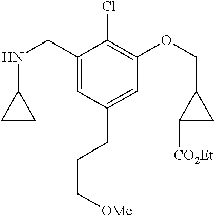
C1(CNC2CC2)=CC(CCC[OMe])=CC(OCC2C([CO2Et])C2)=C1Cl
